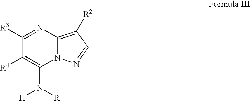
C1([R4])=C(N([H])[R])N2C(=C([R2])C=N2)N=C1[R3]
